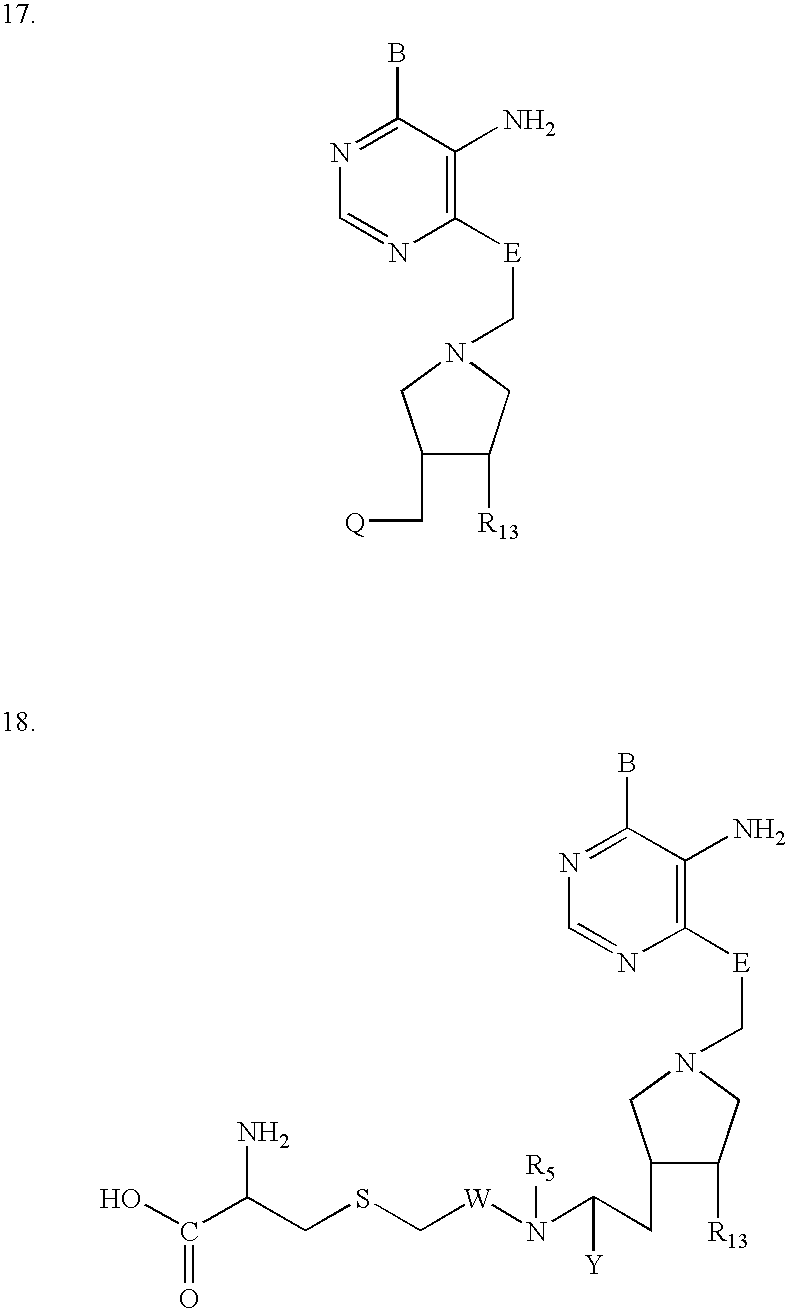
C1([E]CN2CC([R13])C(C[Q])C2)=C(N)C(B)=NC=N1.C1([E]CN2CC([R13])C(CC(N([W]CSCC(C(O)=O)N)[R5])[Y])C2)=C(N)C(B)=NC=N1
